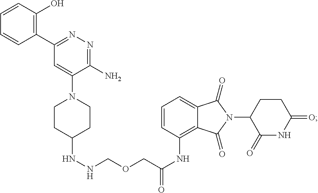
C(NC1=C2C(=CC=C1)C(=O)N(C1CCC(=O)NC1=O)C2=O)(=O)COCNNC1CCN(C2=CC(C3=C(O)C=CC=C3)=NN=C2N)CC1
